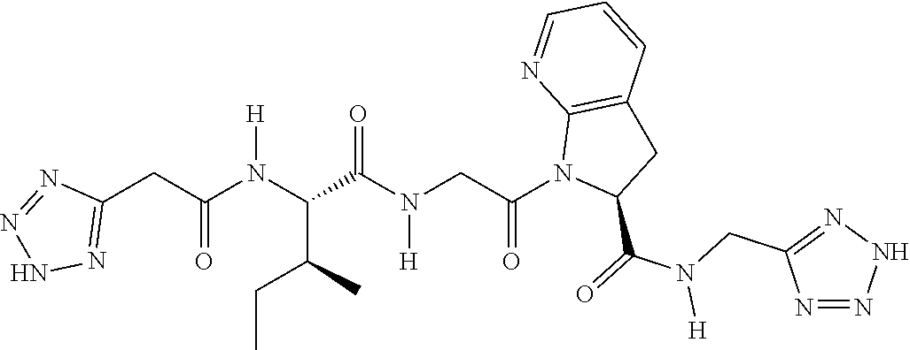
C1(CC(N(C(C(C)CC)C(N(CC(N2C(C(=O)N(CC3=NNN=N3)[H])CC3=C2N=CC=C3)=O)[H])=O)[H])=O)=NNN=N1
